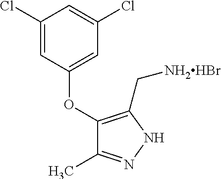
C1(Cl)=CC(OC2=C(C[NH2HBr])NN=C2C)=CC(Cl)=C1
